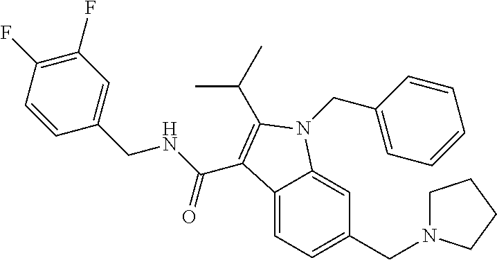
C12=CC=C(CN3CCCC3)C=C1N(CC1=CC=CC=C1)C(C(C)C)=C2C(NCC1=CC(F)=C(F)C=C1)=O
